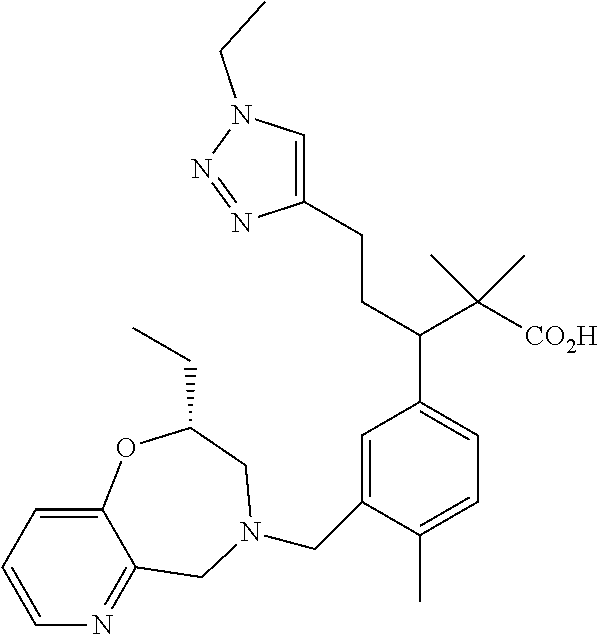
C1=C(CN2CC3=NC=CC=C3OC(CC)C2)C(C)=CC=C1C(C([CO2H])(C)C)CCC1=CN(CC)N=N1
